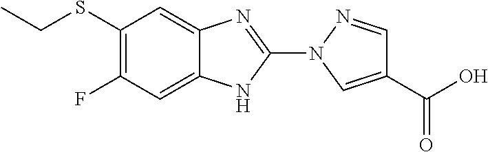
C1(SCC)=C(F)C=C2C(=C1)N=C(N1C=C(C(=O)O)C=N1)N2
